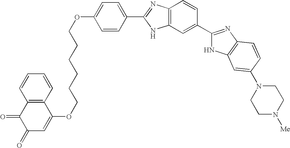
C1=C(OCCCCCCOC2=CC(=O)C(=O)C3=C2C=CC=C3)C=CC(C2=NC3=C(N2)C=C(C2=NC4=C(N2)C=C(N2CCN([Me])CC2)C=C4)C=C3)=C1
